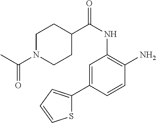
C1=C(C2=CC=CS2)C=CC(N)=C1NC(C1CCN(C(C)=O)CC1)=O
